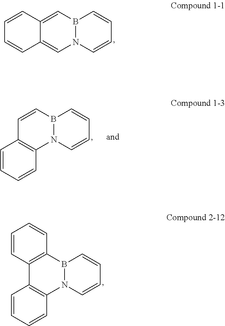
N12B(C=C3C(=C1)C=CC=C3)C=CC=C2.N12B(C3=C(C4=C1C=CC=C4)C=CC=C3)C=CC=C2.N12B(C=CC3=C1C=CC=C3)C=CC=C2
